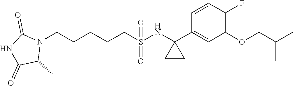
N1(CCCCCS(NC2(C3=CC(OCC(C)C)=C(F)C=C3)CC2)(=O)=O)C(=O)NC(=O)C1C
